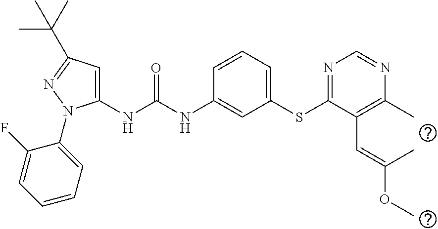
C1(NC(NC2=CC(SC3=NC=NC(C)=C3C=C(C)OC)=CC=C2)=O)=CC(C(C)(C)C)=NN1C1=CC=CC=C1F
